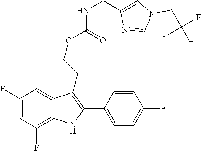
C1(C2=C(CCOC(=O)NCC3=CN(CC(F)(F)F)C=N3)C3=CC(F)=CC(F)=C3N2)=CC=C(F)C=C1
